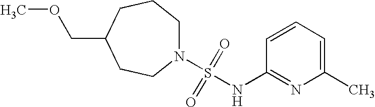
C(OC)C1CCN(S(=O)(=O)NC2=NC(C)=CC=C2)CCC1
